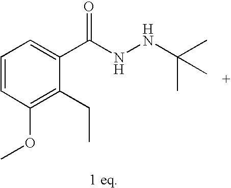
C1=CC(OC)=C(CC)C(C(=O)NNC(C)(C)C)=C1
